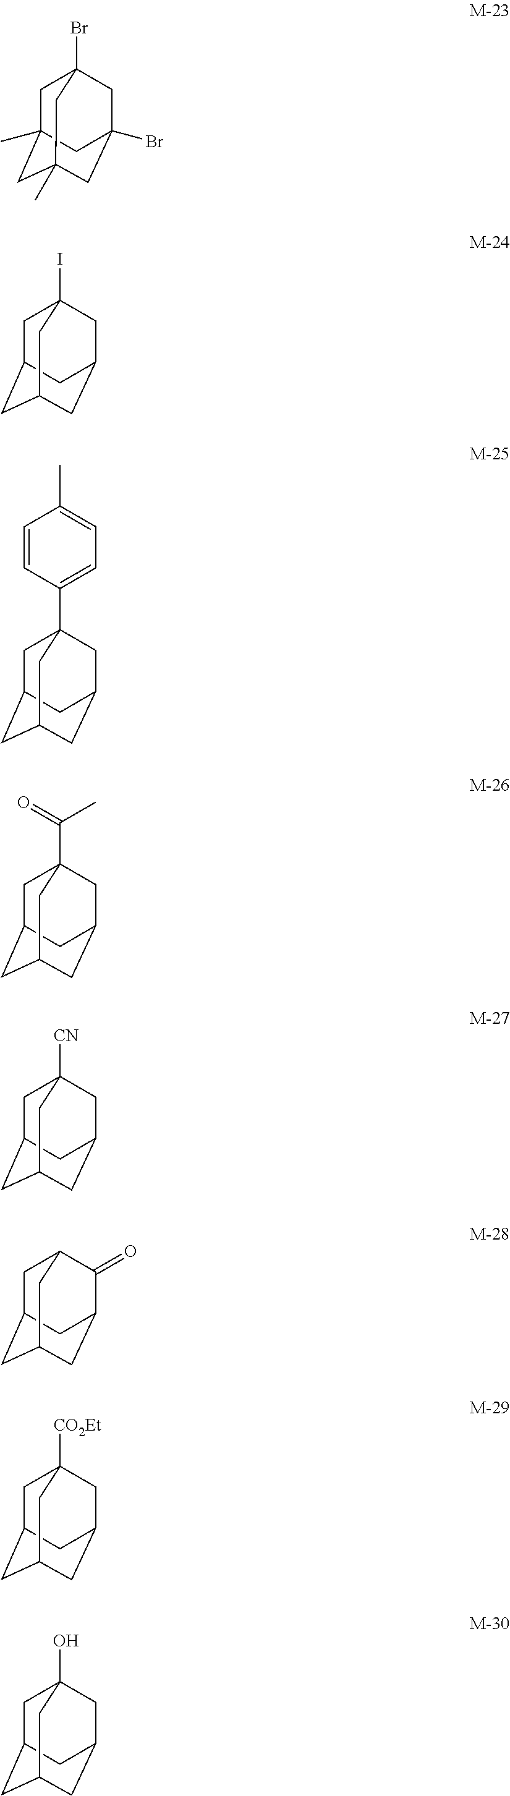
C1C2(C)CC3(C)CC(Br)(CC1(Br)C3)C2.C1C2CC3CC(CC1(I)C3)C2.C1C2CC3CC(CC1(C1=CC=C(C)C=C1)C3)C2.C1C2CC3CC(CC1(C(C)=O)C3)C2.C1C2CC3CC(CC1([CN])C3)C2.C1C2CC3CC(C(=O)C1C3)C2.C1C2CC3CC(CC1([CO2Et])C3)C2.C1C2CC3CC(CC1(O)C3)C2
